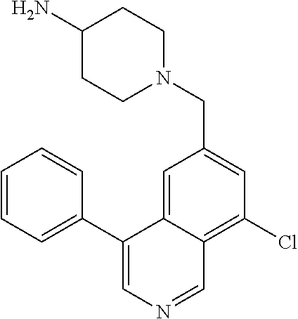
C1(C2=CN=CC3=C(Cl)C=C(CN4CCC(N)CC4)C=C23)=CC=CC=C1
